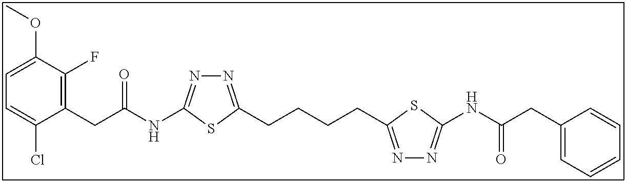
N1=C(CCCCC2=NN=C(NC(CC3=CC=CC=C3)=O)S2)SC(NC(CC2=C(F)C(OC)=CC=C2Cl)=O)=N1
